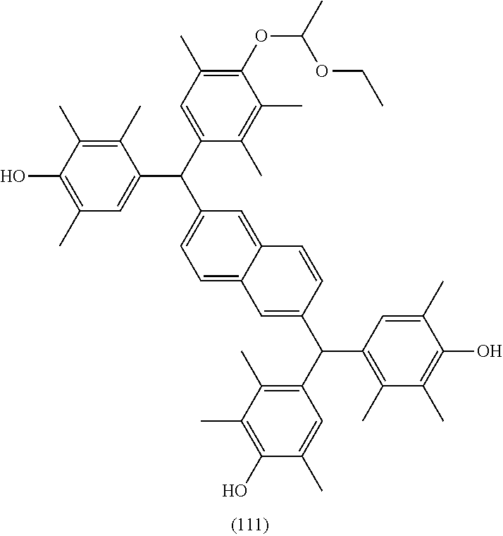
C1(OC(C)OCC)=C(C)C=C(C(C2=CC=C3C(=C2)C=CC(C(C2=C(C)C(C)=C(O)C(C)=C2)C2=C(C)C(C)=C(O)C(C)=C2)=C3)C2=CC(C)=C(O)C(C)=C2C)C(C)=C1C
